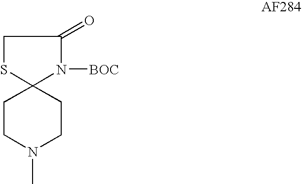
C1CN(C)CCC12N([BOC])C(=O)CS2
